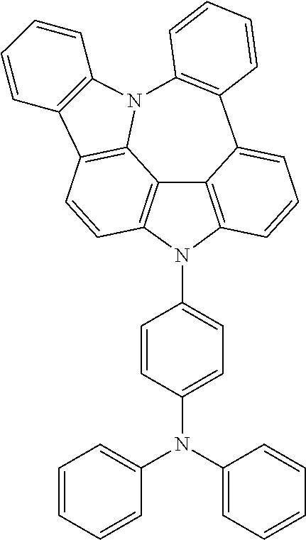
C1=C(N(C2=CC=CC=C2)C2=CC=C(N3C4=C5C6=C3C=CC3=C6N(C6=C(C5=CC=C4)C=CC=C6)C4=C3C=CC=C4)C=C2)C=CC=C1
